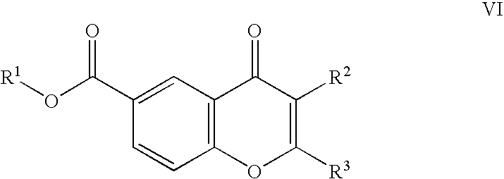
C12=C(C=C(C(O[R1])=O)C=C1)C(=O)C([R2])=C([R3])O2
